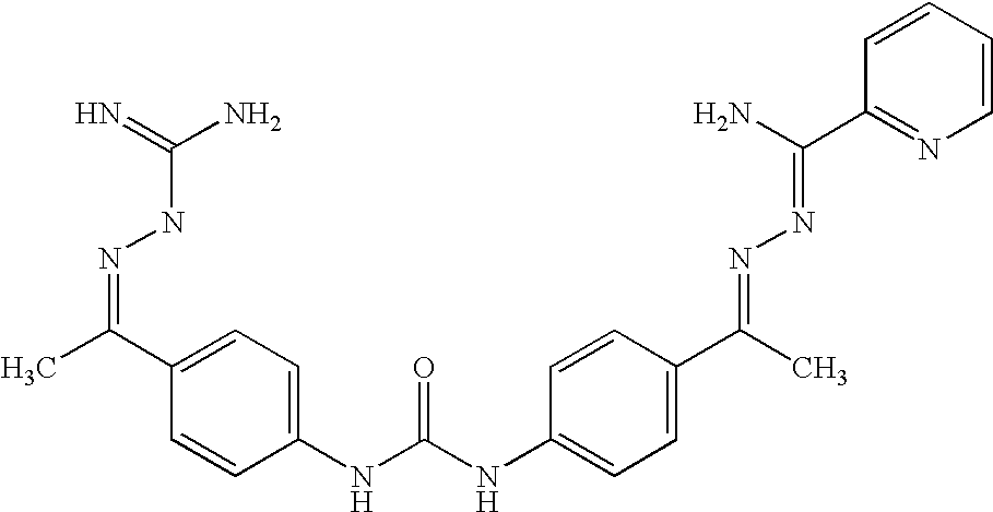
C1(NC(=O)NC2=CC=C(C(C)=NN=C(C3=NC=CC=C3)N)C=C2)=CC=C(C(C)=NNC(N)=N)C=C1
